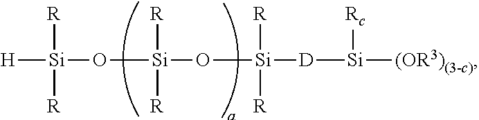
[H][Si]([R])([R])O[Si]([R])(O[Si]([R])([R])[D][Si]([Rc])[(OR3)(3-c)])[R]
